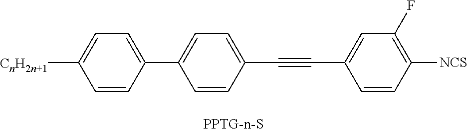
C1=CC(C#CC2=CC(F)=C([NCS])C=C2)=CC=C1C1=CC=C([CnH2n+1])C=C1
